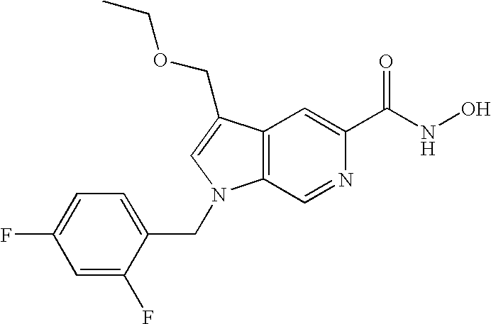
C12=C(C(COCC)=CN1CC1=CC=C(F)C=C1F)C=C(C(NO)=O)N=C2
